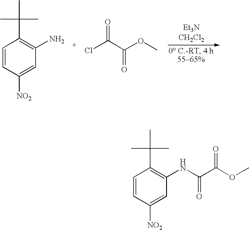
C1=CC([NO2])=CC(N)=C1C(C)(C)C.ClC(C(OC)=O)=O.C1=CC([NO2])=CC(NC(C(OC)=O)=O)=C1C(C)(C)C
